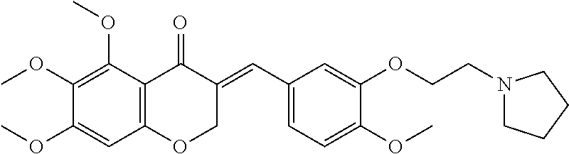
C12=C(C(OC)=C(OC)C(OC)=C1)C(=O)C(=CC1=CC=C(OC)C(OCCN3CCCC3)=C1)CO2
